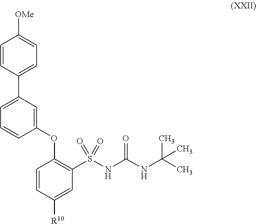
C1=C(C2=CC=C([OMe])C=C2)C=C(OC2=C(S(NC(NC(C)(C)C)=O)(=O)=O)C=C([R10])C=C2)C=C1
